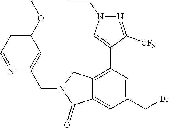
N1=CC=C(OC)C=C1CN1C(=O)C2=CC(CBr)=CC(C3=CN(CC)N=C3[CF3])=C2C1
